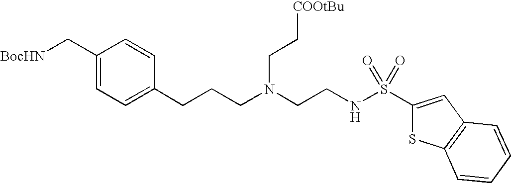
C1(C[BocHN])=CC=C(CCCN(CCNS(C2=CC3=C(S2)C=CC=C3)(=O)=O)CC[COOtBu])C=C1
